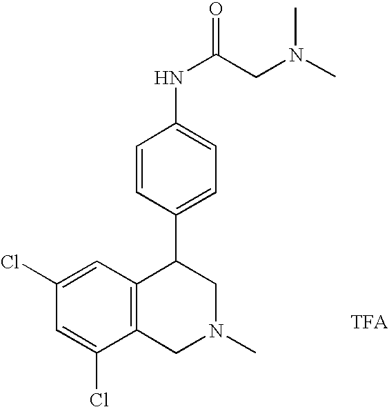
C1(Cl)=CC(Cl)=CC2=C1CN(C)CC2C1=CC=C(NC(CN(C)C)=O)C=C1.[TFA]
